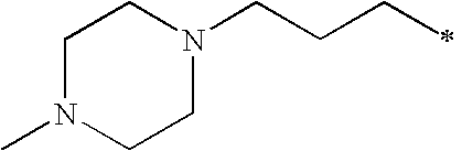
C1N(C)CCN(CCCC)C1
